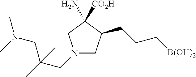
C(N(C)C)C(CN1CC(CCC[B(OH)2])C([CO2H])(N)C1)(C)C
